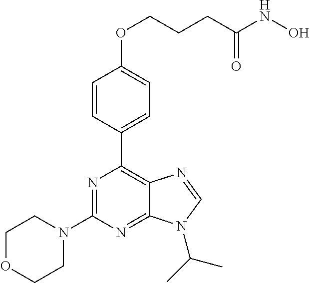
C1=CC(C2=C3C(=NC(N4CCOCC4)=N2)N(C(C)C)C=N3)=CC=C1OCCCC(NO)=O
